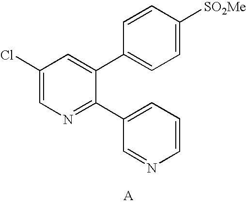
N1=C(C2=CC=CN=C2)C(C2=CC=C([SO2Me])C=C2)=CC(Cl)=C1
